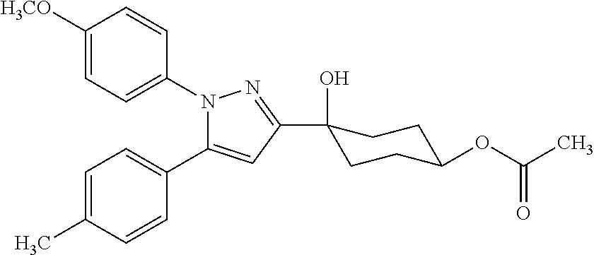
N1(C2=CC=C([H3CO])C=C2)C(C2=CC=C(C)C=C2)=CC(C2(O)CCC(OC(C)=O)CC2)=N1
